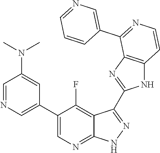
C1=NC=C(C2=CN=C3C(=C2F)C(C2=NC4=C(N2)C=CN=C4C2=CN=CC=C2)=N[N H]3)C=C1N(C)C
